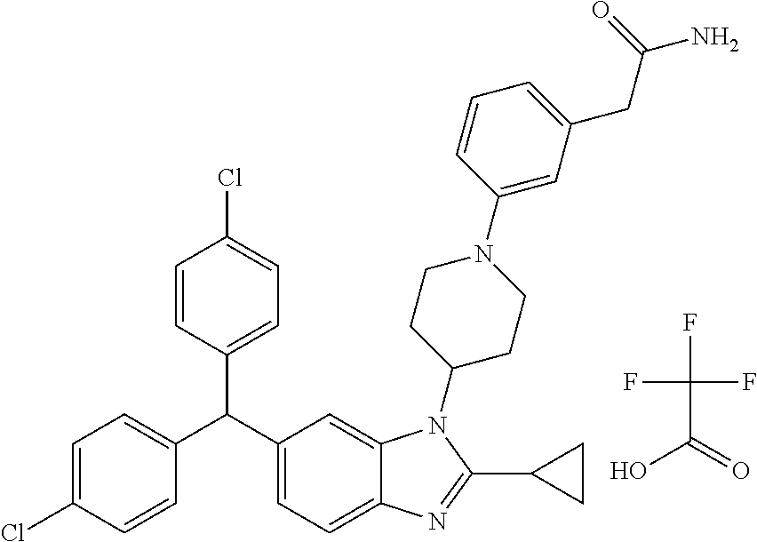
ClC1=CC=C(C(C2=CC=C3C(=C2)N(C2CCN(C4=CC(CC(=O)N)=CC=C4)CC2)C(C2CC2)=N3)C2=CC=C(Cl)C=C2)C=C1.O=C(O)C(F)(F)F
